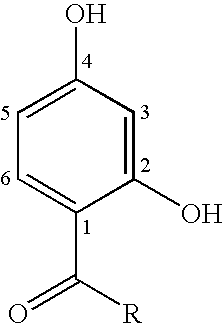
C1=C(C(=O)[R])C(O)=CC(O)=C1
